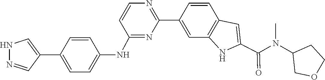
C1=CC2=C(C=C1C1=NC=CC(NC3=CC=C(C4=CNN=C4)C=C3)=N1)NC(C(N(C1COCC1)C)=O)=C2
